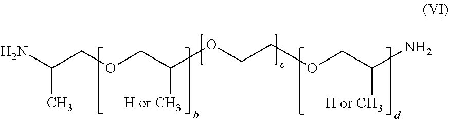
O(CCOCC(N)[H or CH3])C(COCC(N)C)[H or CH3]
